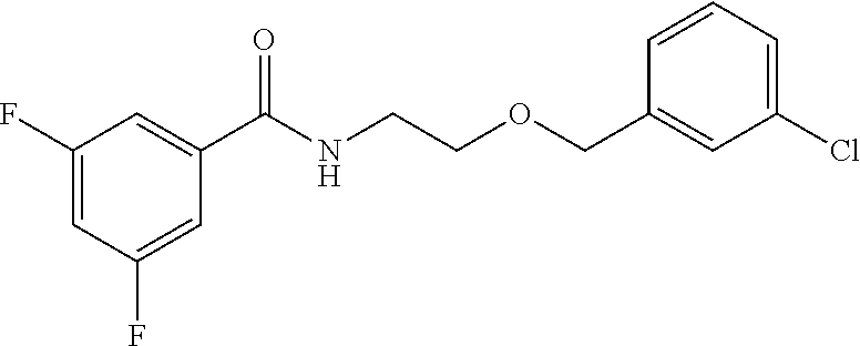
C1(F)=CC(F)=CC(C(NCCOCC2=CC(Cl)=CC=C2)=O)=C1
